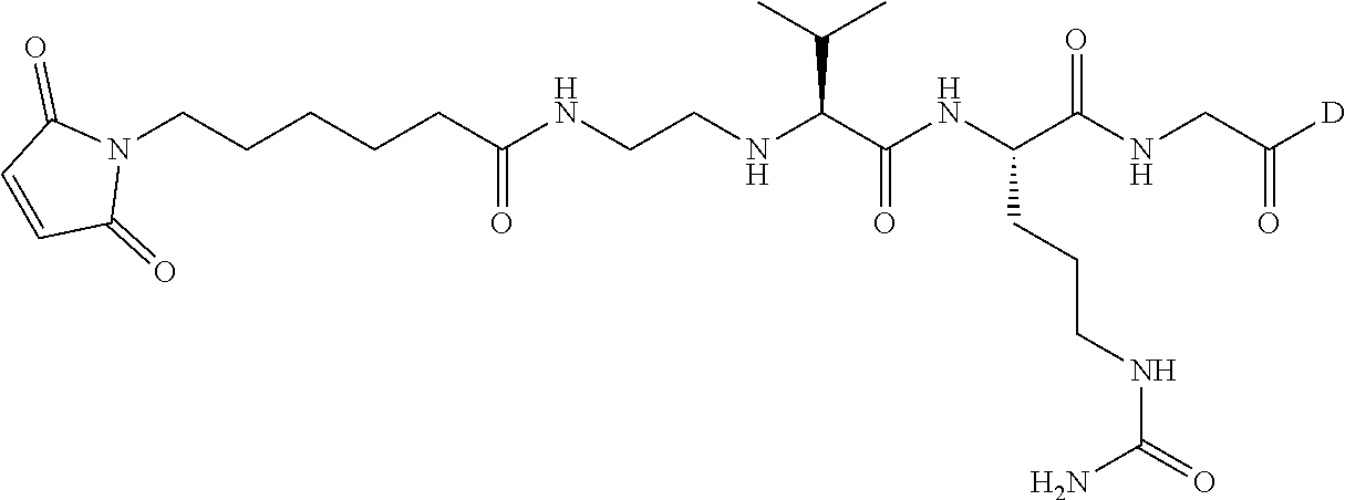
C(NC(C(NC(C(NCC([D])=O)=O)CCCNC(=O)N)=O)C(C)C)CNC(CCCCCN1C(=O)C=CC1=O)=O
